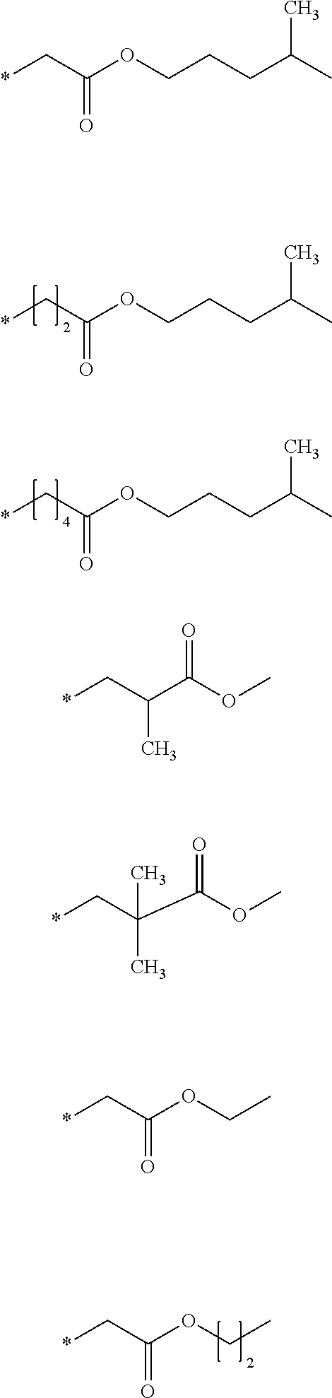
*CC(OCCCC(C)C)=O.*CC(OCCCC(C)C)=O.*CC(OCC)=O.*CC(OCC)=O.*CC(OCCCC(C)C)=O.*CC(C)C(=O)OC.*CC(C)(C(=O)OC)C
